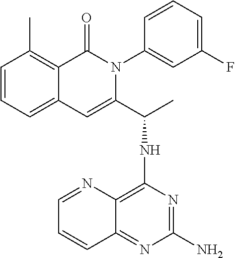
C1=CC=C2C(=C1C)C(=O)N(C1=CC(F)=CC=C1)C(C(NC1=C3C(=NC(N)=N1)C=CC=N3)C)=C2
